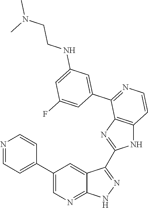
N1=CC=C(C2=CN=C3C(=C2)C(C2=NC4=C(N2)C=CN=C4C2=CC(NCCN(C)C)=CC(F)=C2)=N[N H]3)C=C1
